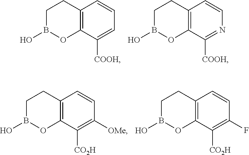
C12=C(C([COOH])=CC=C1)OB(O)CC2.C12=C(C([COOH])=NC=C1)OB(O)CC2.C12=C(C([CO2H])=C([OMe])C=C1)OB(O)CC2.C12=C(C([CO2H])=C(F)C=C1)OB(O)CC2
